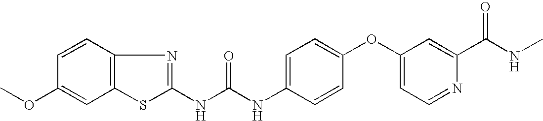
C12=C(SC(NC(NC3=CC=C(OC4=CC=NC(C(NC)=O)=C4)C=C3)=O)=N1)C=C(OC)C=C2
